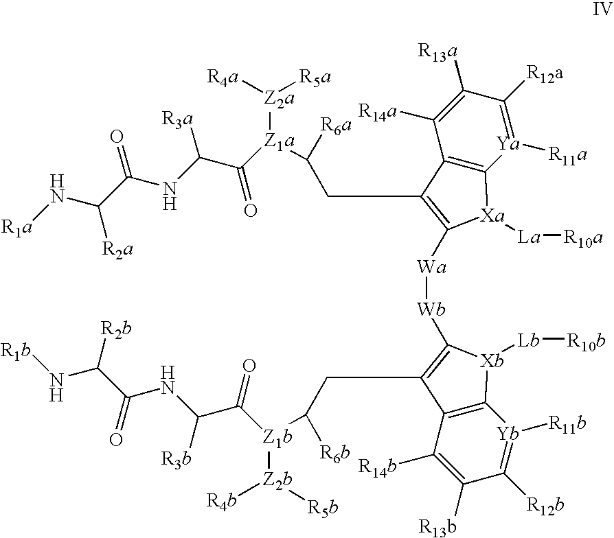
C(C([R6a])[Z1a]([Z2a]([R5a])[R4a])C(C(NC(C(N[R1a])[R2a])=O)[R3a])=O)C1=C([Wa][Wb]C2=C(CC([R6b])[Z1b]([Z2b]([R4b])[R5b])C(C(NC(C(N[R1b])[R2b])=O)[R3b])=O)C3=C([Yb]([R11b])=C([R12b])C([R13b])=C3[R14b])[Xb]2[Lb][R10b])[Xa]([La][R10a])C2=C1C([R14a])=C([R13a])C([R12a])=[Ya]2[R11a]
